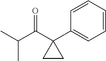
C(C1(C2=CC=CC=C2)CC1)(C(C)C)=O
